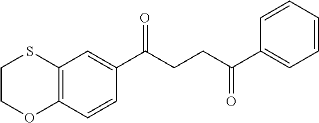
C12=C(C=CC(C(CCC(C3=CC=CC=C3)=O)=O)=C1)OCCS2
